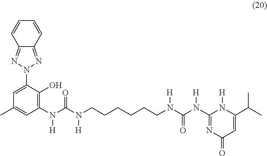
C1(N(C(N(CCCCCCN(C(N(C2=NC(=O)C=C(C(C)C)N2[H])[H])=O)[H])[H])=O)[H])=C(O)C(N2N=C3C(=N2)C=CC=C3)=CC(C)=C1
